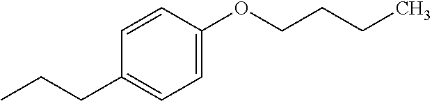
C1=C(OCCCC)C=CC(CCC)=C1
